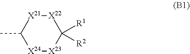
[X22]1[X21]C(C)[X24][X23]C1([R1])[R2]
